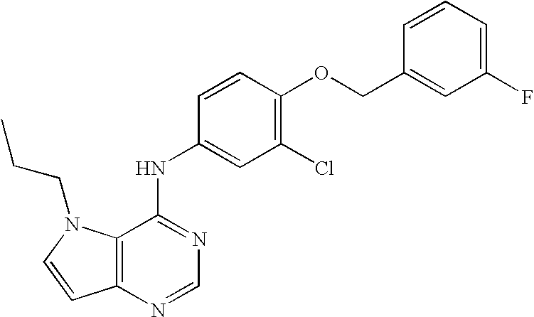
C12=C(N=CN=C1NC1=CC(Cl)=C(OCC3=CC(F)=CC=C3)C=C1)C=CN2CCC
